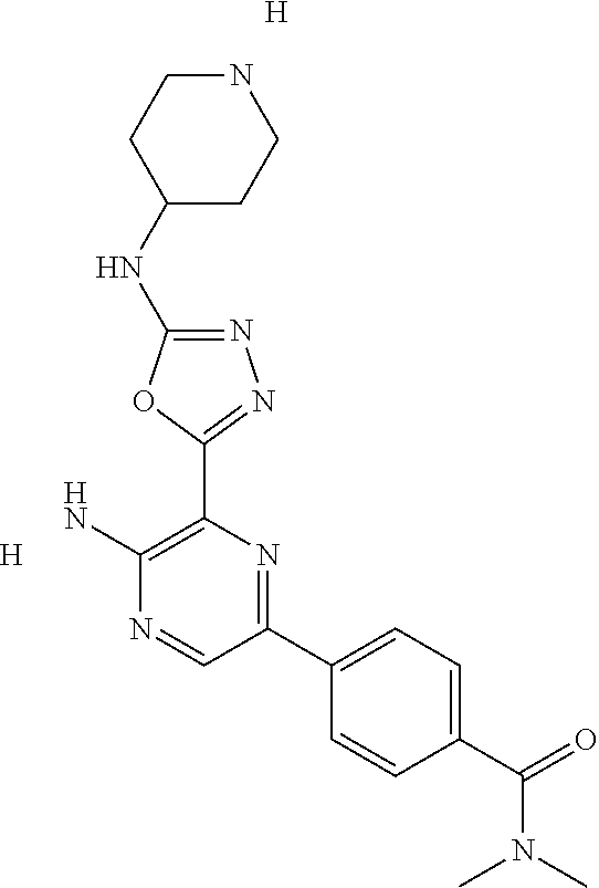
[H].N1=C(NC2CCNCC2)OC(C2=C(N)N=CC(C3=CC=C(C(N(C)C)=O)C=C3)=N2)=N1.[H]
